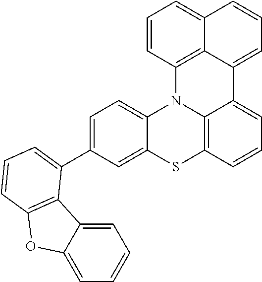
C1=C(C2=CC=CC3=C2C2=CC=CC=C2O3)C=C2C(=C1)N1C3=C(C=CC=C3C3=CC=CC4=CC=CC1=C43)S2
